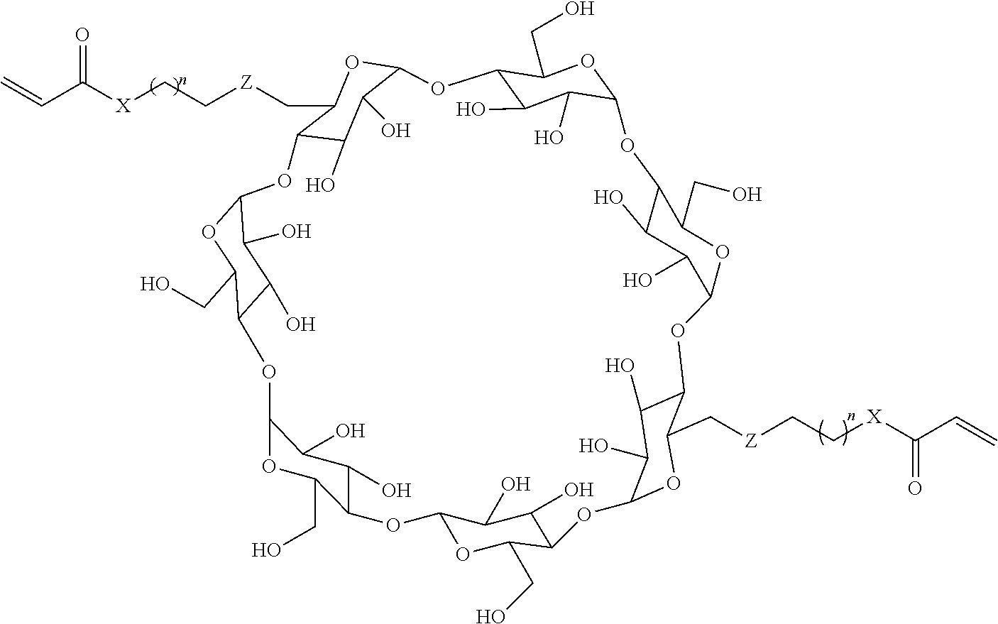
C12C(O)C(O)C(OC1CO)OC1C(O)C(O)C(OC1CO)OC1C(O)C(O)C(OC1C[Z]CC[X]C(C=C)=O)OC1C(CO)OC(C(O)C1O)OC1C(CO)OC(OC3C(O)C(O)C(OC3CO)OC3C(O)C(O)C(O2)OC3C[Z]CC[X]C(C=C)=O)C(O)C1O
